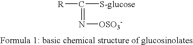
[R]C([S-glucose])=N[OSO3-]
